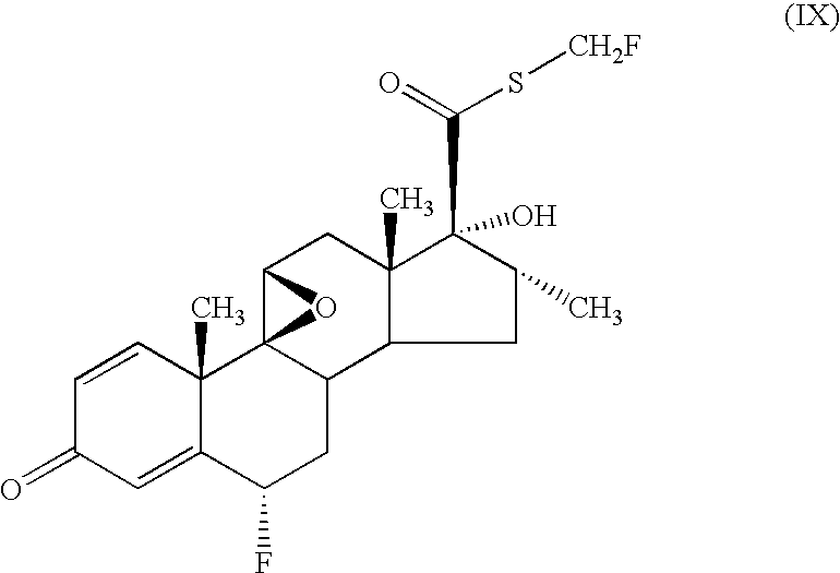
C1=CC2(C)C(=CC1=O)C(F)CC1C23C(CC2(C)C(C(S[CH2F])=O)(O)C(C)CC12)O3
